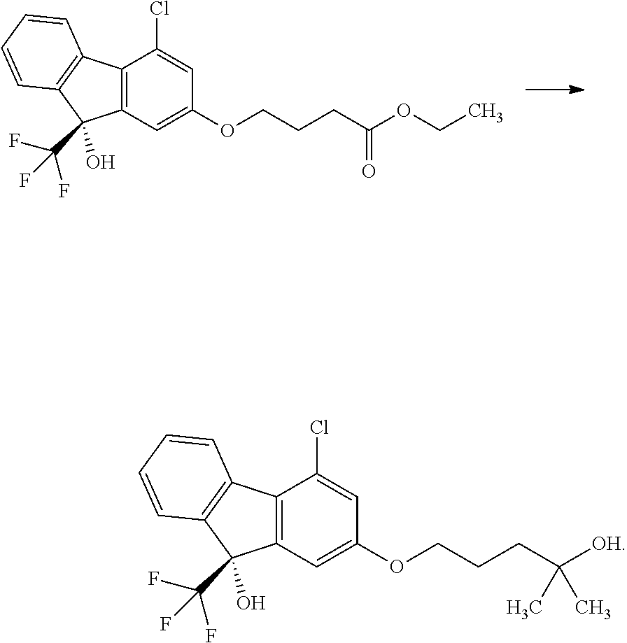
C12=C(C=C(OCCCC(OCC)=O)C=C1Cl)C(O)(C(F)(F)F)C1=C2C=CC=C1.C12=C(C=C(OCCCC([OH])(C)C)C=C1Cl)C(O)(C(F)(F)F)C1=C2C=CC=C1
